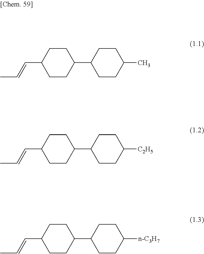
CC=CC1CCC(C2CCC(C)CC2)CC1.CC=CC1CCC(C2CCC([C2H5])CC2)CC1.CC=CC1CCC(C2CCC([n-C3H7])CC2)CC1
